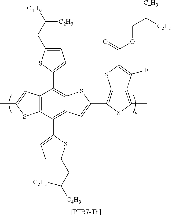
C12=C(C(C3=CC=C(CC([C4H9])[C2H5])S3)=C3C(=C1C1=CC=C(CC([C2H5])[C4H9])S1)SC(C1=C4C(=C(C)S1)C(F)=C(C(=O)OCC([C4H9])[C2H5])S4)=C3)SC(C)=C2
